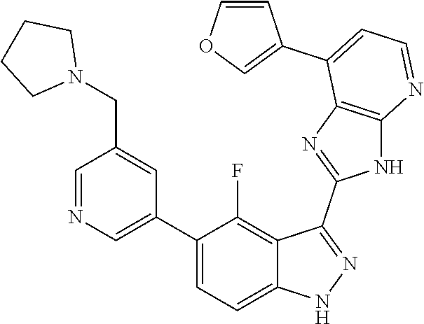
C1=NC=C(C2=CC=C3C(=C2F)C(C2=NC4=C(N2)N=CC=C4C2=COC=C2)=NN3)C=C1CN1CCCC1
